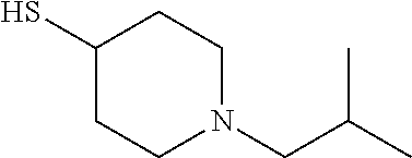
N1(CC(C)C)CCC(S)CC1
